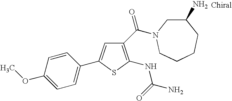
C1(NC(N)=O)=C(C(=O)N2CCCCC(N)C2)C=C(C2=CC=C(OC)C=C2)S1
